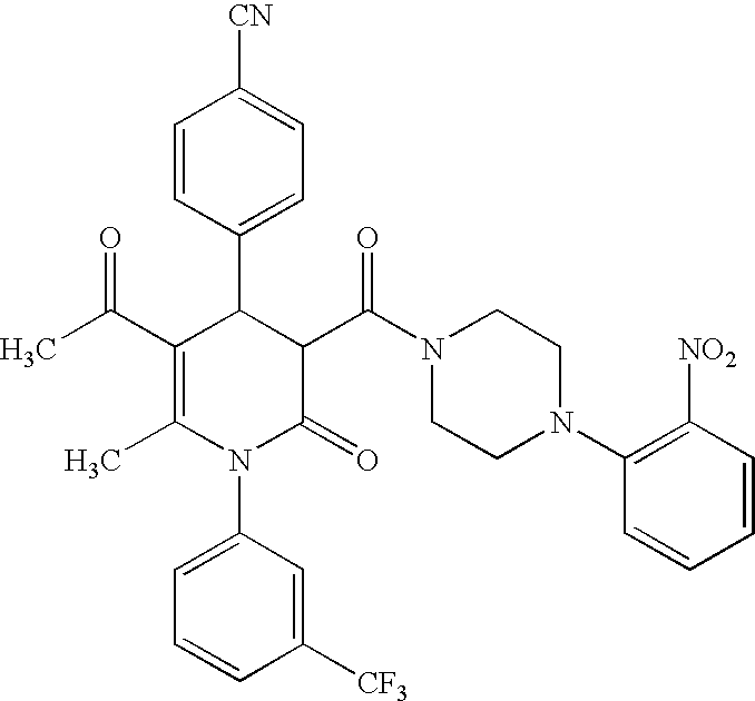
C1=CC(C2C(C(C)=O)=C(C)N(C3=CC=CC([CF3])=C3)C(=O)C2C(N2CCN(C3=C([NO2])C=CC=C3)CC2)=O)=CC=C1[CN]
